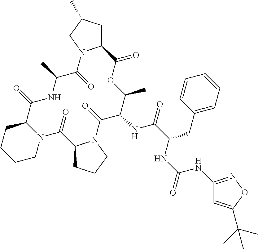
C12CC(C)CN1C(=O)C(C)NC(=O)C1CCCCN1C(=O)C1CCCN1C(=O)C(NC(=O)C(CC1=CC=CC=C1)NC(=O)NC1=NOC(C(C)(C)C)=C1)C(C)OC2=O
